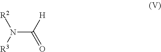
N(C([H])=O)([R3])[R2]
